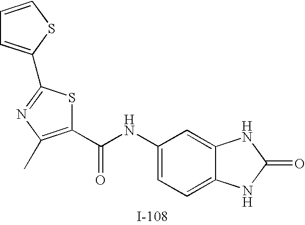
C1(C(NC2=CC=C3C(=C2)NC(=O)N3)=O)=C(C)N=C(C2=CC=CS2)S1
